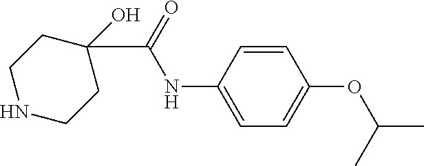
C1NCCC(O)(C(=O)NC2=CC=C(OC(C)C)C=C2)C1
